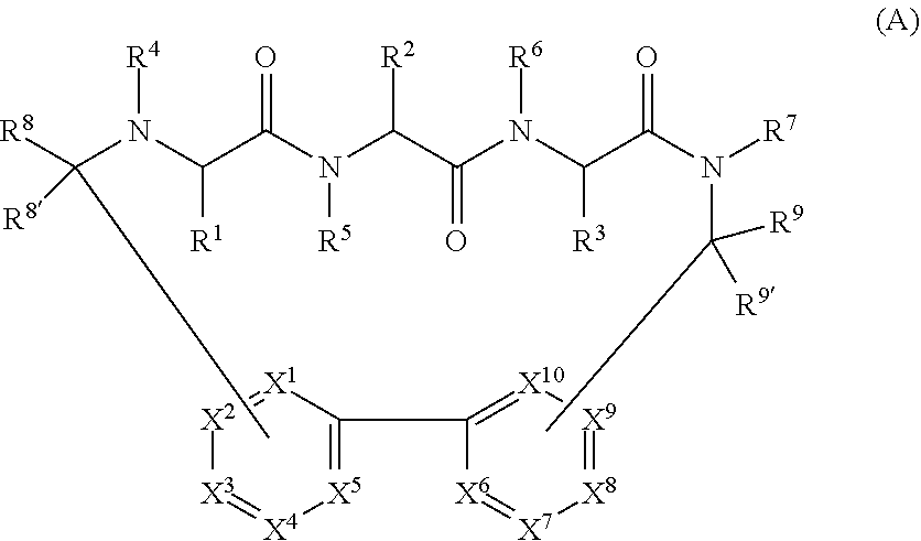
[R8]C(N(C(C(N(C(C(N(C(C(N([R7])C([R9])([R9])C)=O)[R3])[R6])=O)[R2])[R5])=O)[R1])[R4])([R8])C.[X3]1=[X4][X5]=C(C2=[X10][X9]=[X8][X7]=[X6]2)[X1]=[X2]1
